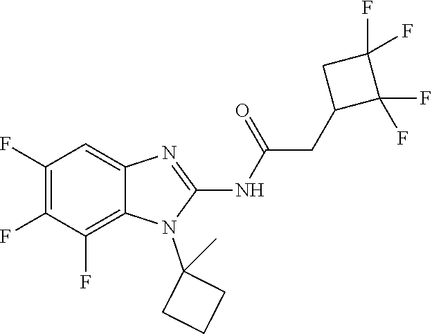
C1(F)=C(F)C(F)=C2C(=C1)N=C(NC(=O)CC1C(F)(F)C(F)(F)C1)N2C1(C)CCC1
